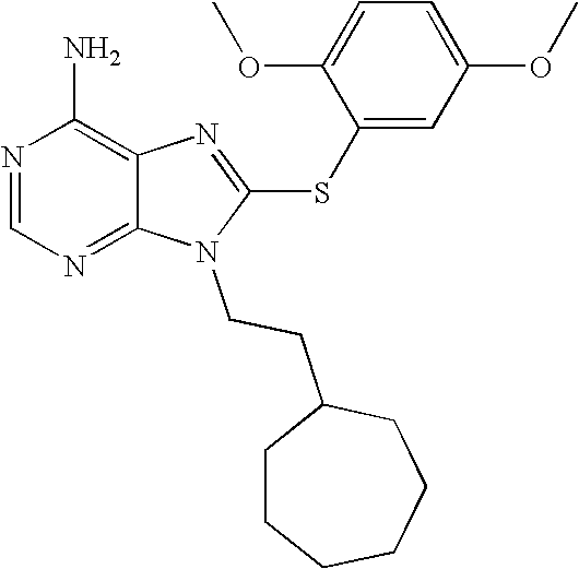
N1=CN=C2C(=C1N)N=C(SC1=CC(OC)=CC=C1OC)N2CCC1CCCCCC1
